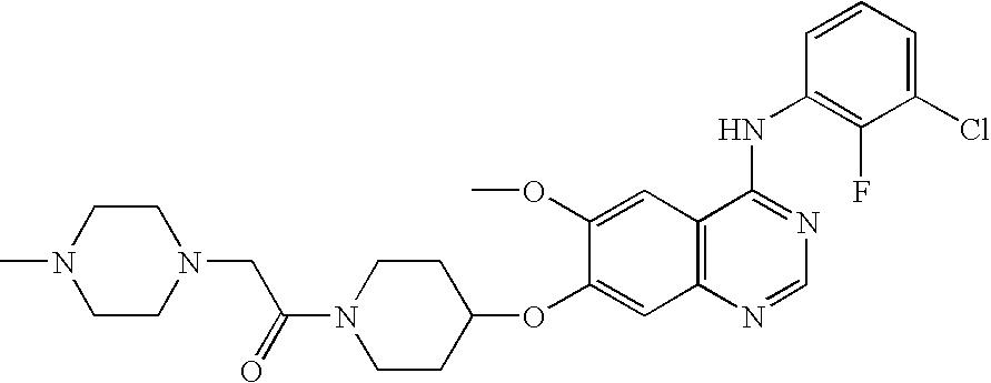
C1(OC2=CC3=C(C=C2OC)C(NC2=C(F)C(Cl)=CC=C2)=NC=N3)CCN(C(=O)CN2CCN(C)CC2)CC1
